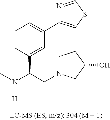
C1=CC(C(N(C)[H])CN2CCC(O)C2)=CC(C2=CSC=N2)=C1
